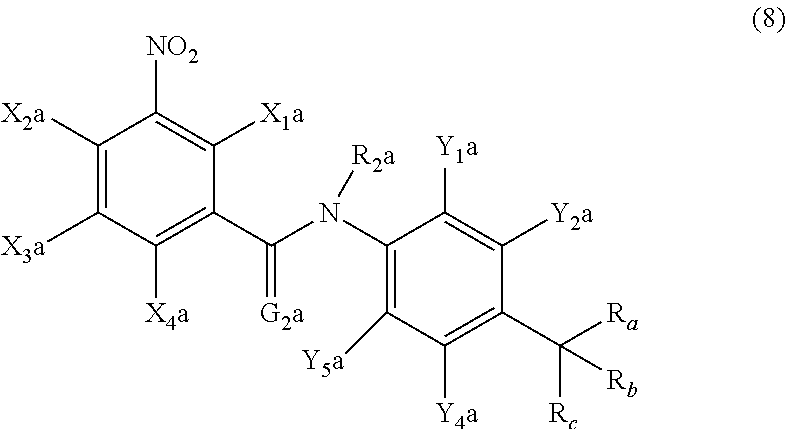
C1([X4a])=C(C(=[G2a])N(C2=C([Y5a])C([Y4a])=C(C([Ra])([Rc])[Rb])C([Y2a])=C2[Y1a])[R2a])C([X1a])=C([NO2])C([X2a])=C1[X3a]
